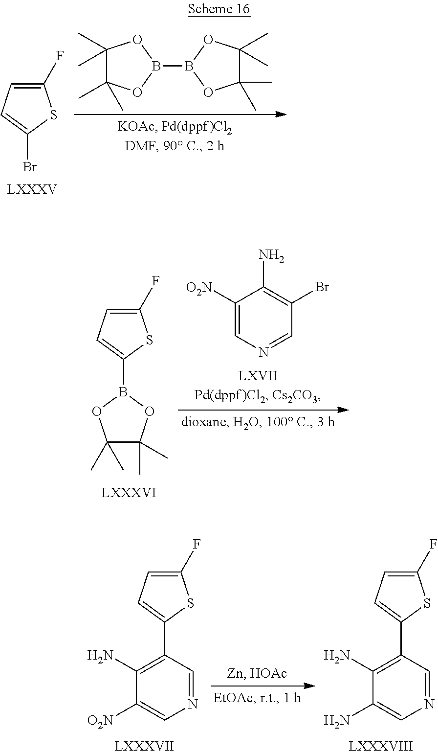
C1(F)=CC=C(Br)S1.B1(B2OC(C)(C)C(C)(C)O2)OC(C)(C)C(C)(C)O1.C1(F)=CC=C(B2OC(C)(C)C(C)(C)O2)S1.C1([O2N])=CN=CC(Br)=C1N.C1(F)=CC=C(C2=C(N)C([O2N])=CN=C2)S1.C1(F)=CC=C(C2=C(N)C(N)=CN=C2)S1
